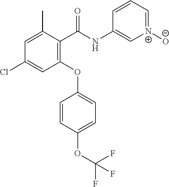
C1(C(NC2=C[N+]([O-])=CC=C2)=O)=C(OC2=CC=C(OC(F)(F)F)C=C2)C=C(Cl)C=C1C
